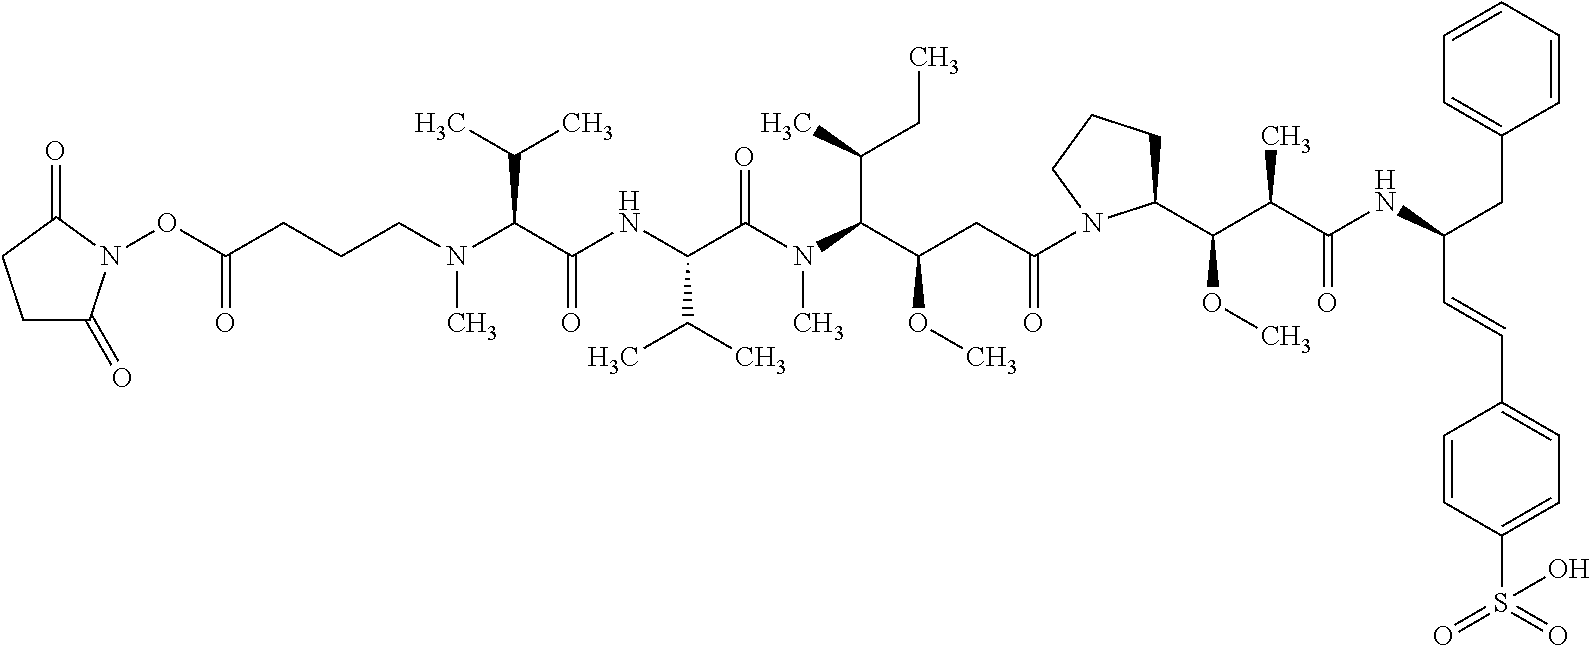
O(C(CCCN(C(C(NC(C(N(C(C(CC(=O)N1C(C(C(C(NC(CC2=CC=CC=C2)C=CC2=CC=C(S(=O)(=O)O)C=C2)=O)C)OC)CCC1)OC)C(C)CC)C)=O)C(C)C)=O)C(C)C)C)=O)N1C(=O)CCC1=O
